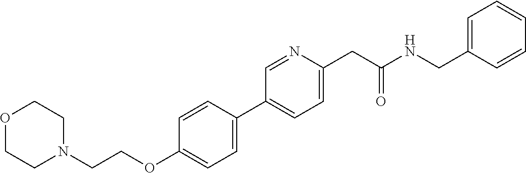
O1CCN(CCOC2=CC=C(C3=CC=C(CC(NCC4=CC=CC=C4)=O)N=C3)C=C2)CC1
